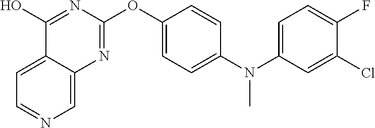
C1=C2C(=CN=C1)N=C(OC1=CC=C(N(C3=CC=C(F)C(Cl)=C3)C)C=C1)N=C2O
